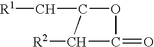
[R1]CC1OC(=O)C1[R2]
